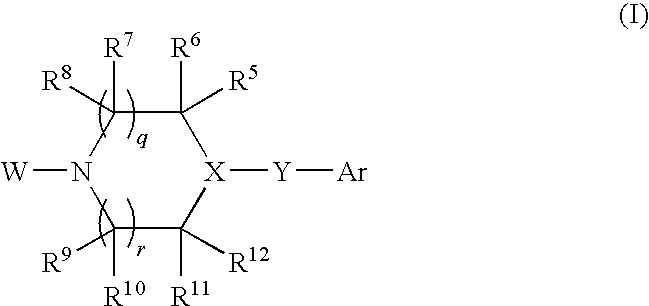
C1([R10])([R9])C([R11])([R12])[X]([Y][Ar])C([R6])([R5])C([R7])([R8])N1[W]
